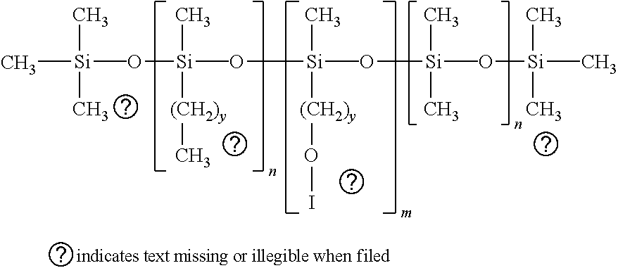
C[Si](O[Si](O[Si](O[Si](O[Si](C)(C)(C)C)(C)(C)C)(C)([(CH2)y]OI)C)(C)([(CH2)y]C)C)(C)(C)C
